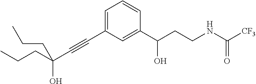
C(C#CC1=CC=CC(C(CCNC([CF3])=O)O)=C1)(CCC)(CCC)O
